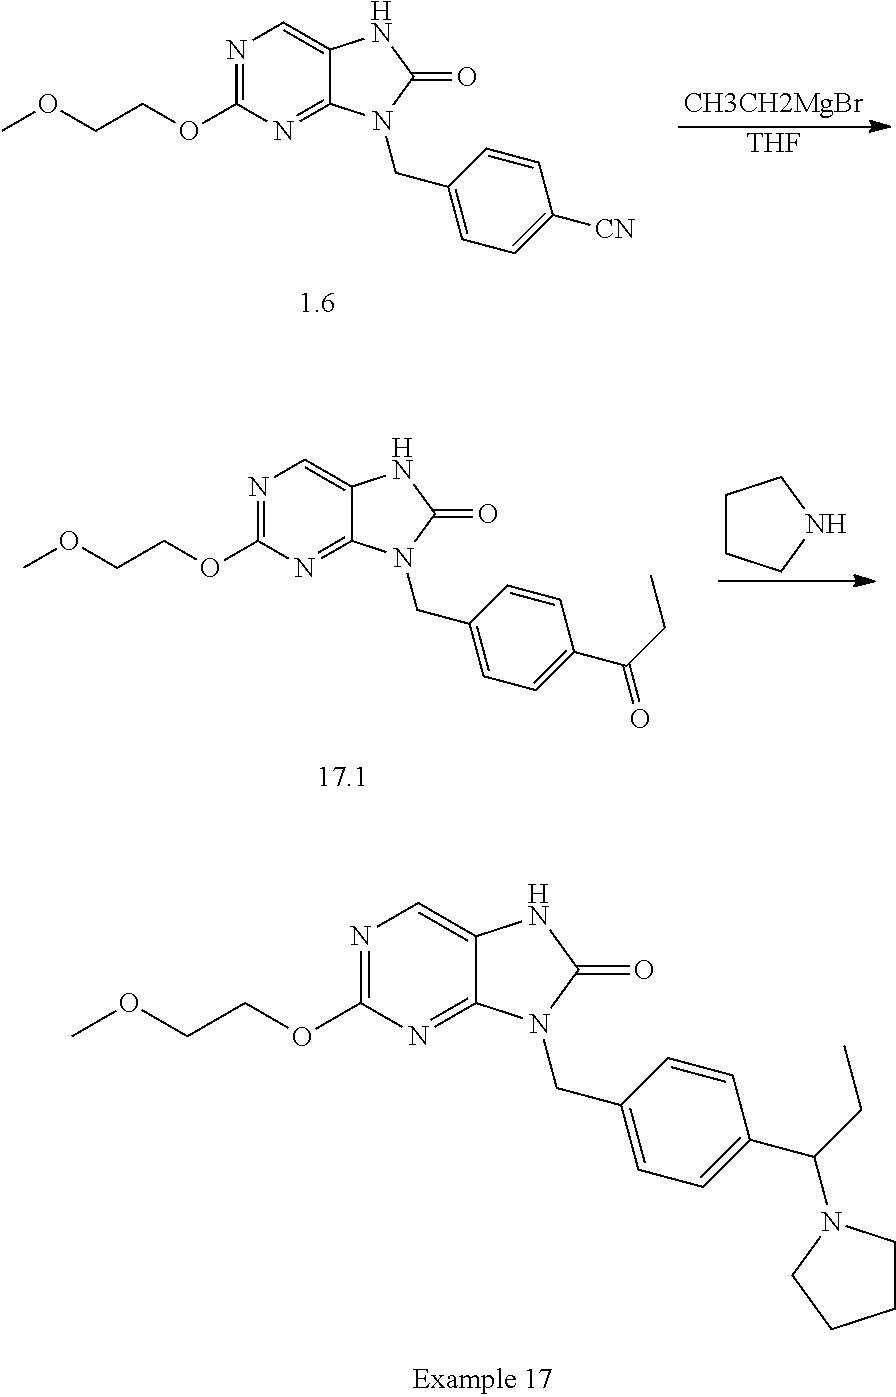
N1=C(OCCOC)N=C2C(=C1)NC(=O)N2CC1=CC=C([CN])C=C1.[CH3CH2MgBr].[THF].N1=C(OCCOC)N=C2C(=C1)NC(=O)N2CC1=CC=C(C(CC)N2CCCC2)C=C1.C1CCNC1.N1=C(OCCOC)N=C2C(=C1)NC(=O)N2CC1=CC=C(C(=O)CC)C=C1
